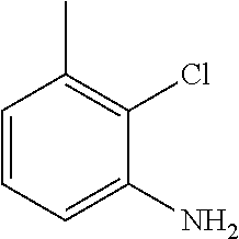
C1=CC=C(N)C(Cl)=C1C
